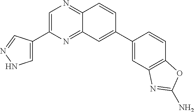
C1=C(C2=CNN=C2)N=C2C(=N1)C=CC(C1=CC3=C(C=C1)OC(N)=N3)=C2
